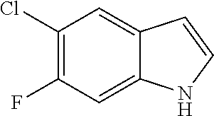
C1(Cl)=C(F)C=C2C(=C1)C=CN2
